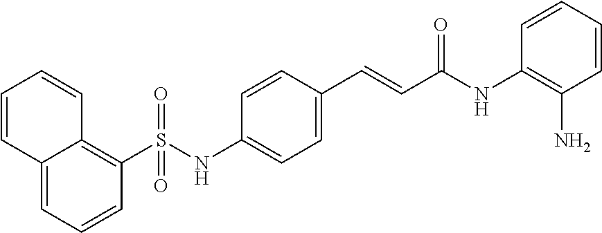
C12=CC=CC(S(NC3=CC=C(C=CC(NC4=C(N)C=CC=C4)=O)C=C3)(=O)=O)=C1C=CC=C2
